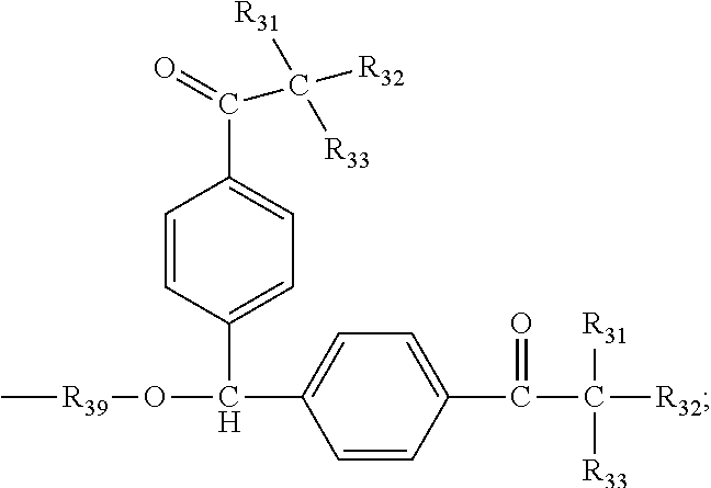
C[R39]OC(C1=CC=C(C(=O)C([R32])([R31])[R33])C=C1)C1=CC=C(C(=O)C([R32])([R31])[R33])C=C1
